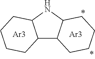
[Ar3].C12C3C(NC1CCCC2)CCCC3.[Ar3]
